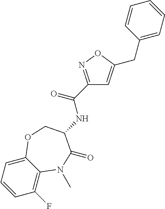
C1(F)=C2C(=CC=C1)OCC(NC(C1=NOC(CC3=CC=CC=C3)=C1)=O)C(=O)N2C
